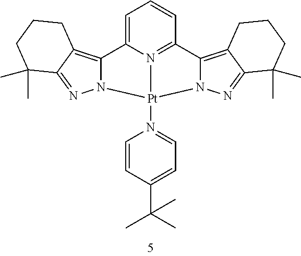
C1=C2N3=C(C=C1)C1=C4C(=NN1[Pt]3(N1=CC=C(C(C)(C)C)C=C1)N1C2=C2C(=N1)C(C)(C)CCC2)C(C)(C)CCC4
